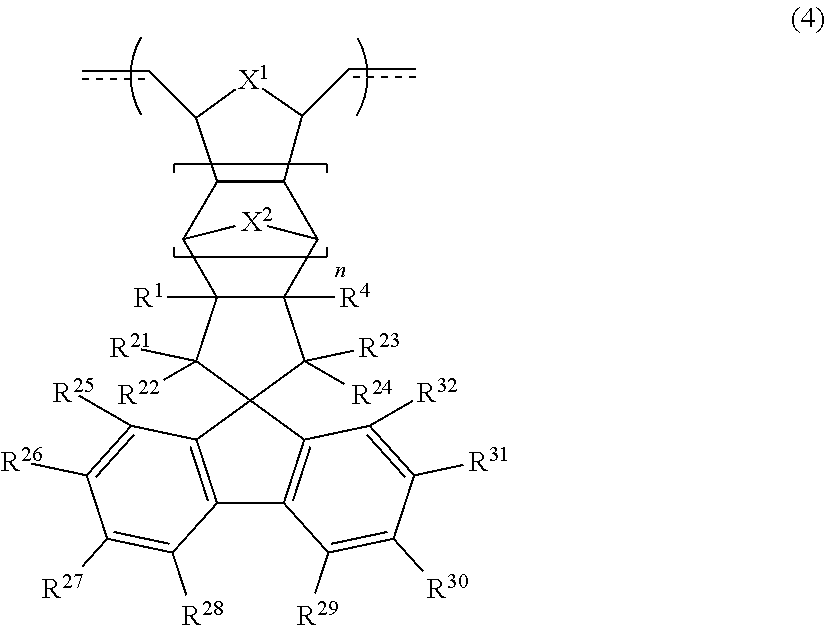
C1(cc)[X1]C(cc)C2C3C4([R4])C([R1])(C([X2]3)C12)C([R21])([R22])C1(C4([R24])[R23])C2=C(C3=C1C([R32])=C([R31])C([R30])=C3[R29])C([R28])=C([R27])C([R26])=C2[R25]
